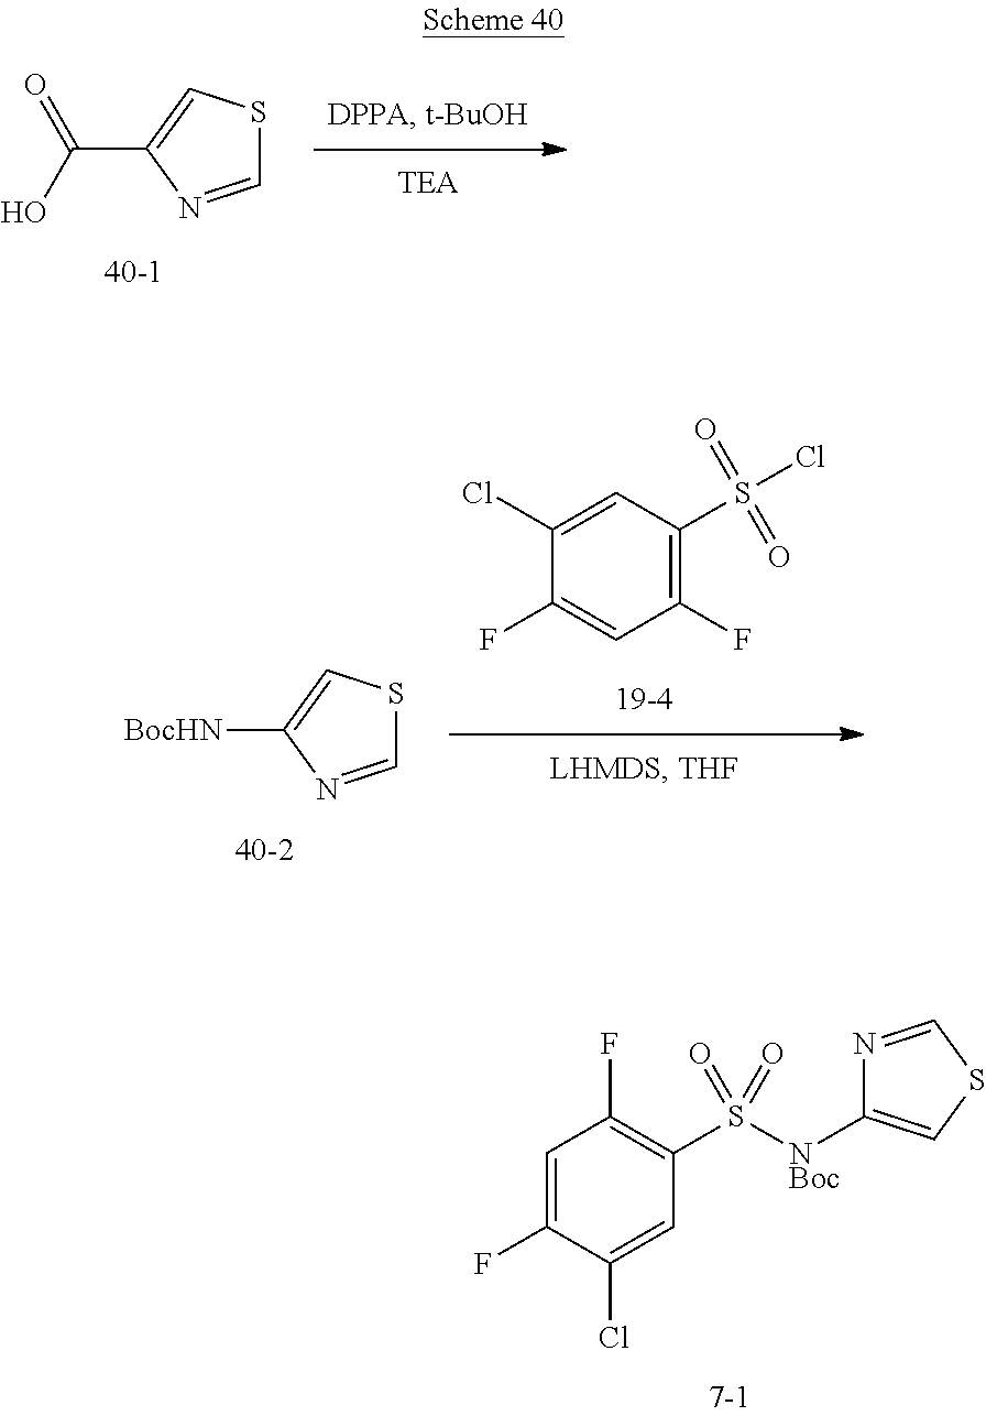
C1=NC(C(O)=O)=CS1.C1=C(F)C(Cl)=CC(S([NBoc]C2=CSC=N2)(=O)=O)=C1F.C1(F)=CC(F)=C(S(Cl)(=O)=O)C=C1Cl.C1=NC([BocHN])=CS1
